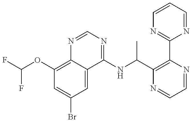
C1(OC(F)F)=C2C(=CC(Br)=C1)C(NC(C1=C(C3=NC=CC=N3)N=CC=N1)C)=NC=N2
